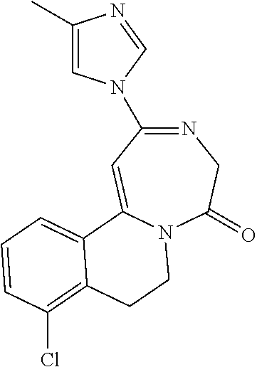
N1=C(N2C=C(C)N=C2)C=C2N(C(=O)C1)CCC1=C(Cl)C=CC=C21
